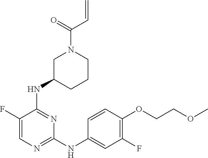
C1=C(F)C(NC2CCCN(C(C=C)=O)C2)=NC(NC2=CC(F)=C(OCCOC)C=C2)=N1
